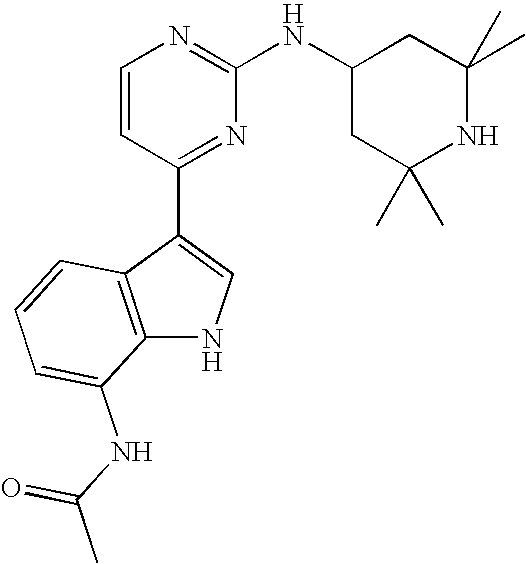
C1=CC(C2=CNC3=C2C=CC=C3NC(C)=O)=NC(NC2CC(C)(C)NC(C)(C)C2)=N1
